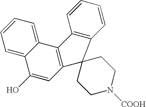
C12=CC=CC=C1C(O)=CC1=C2C2=C(C=CC=C2)C12CCN([COOH])CC2
